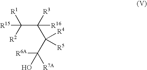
C(C([R16])([R3])C(C([R6A])([R7A])O)([R4])[R5])([R1])([R2])[R15]
